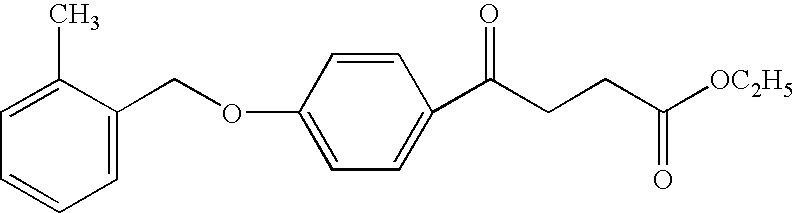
C1=C(OCC2=CC=CC=C2C)C=CC(C(CCC([OC2H5])=O)=O)=C1
